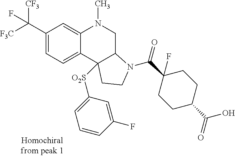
C1(C([F3C])([CF3])F)=CC=C2C(=C1)N(C)CC1C2([O2S]C2=CC=CC(F)=C2)CCN1C(=O)C1(F)CCC(C(=O)O)CC1
